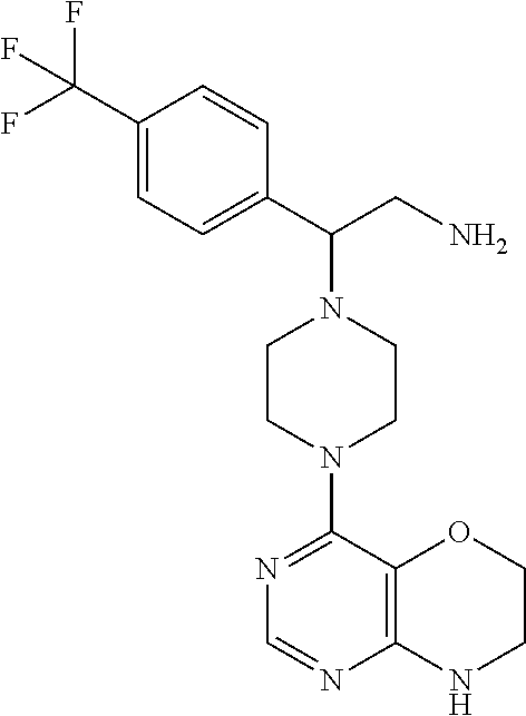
C1(C(F)(F)F)=CC=C(C(CN)N2CCN(C3=NC=NC4=C3OCCN4)CC2)C=C1
